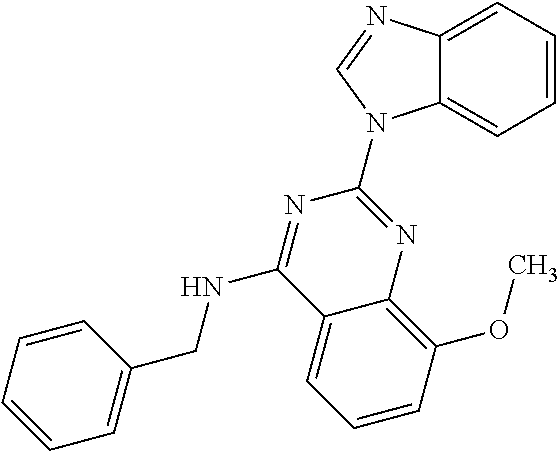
C12=CC=CC=C1N(C1=NC3=C(OC)C=CC=C3C(NCC3=CC=CC=C3)=N1)C=N2
